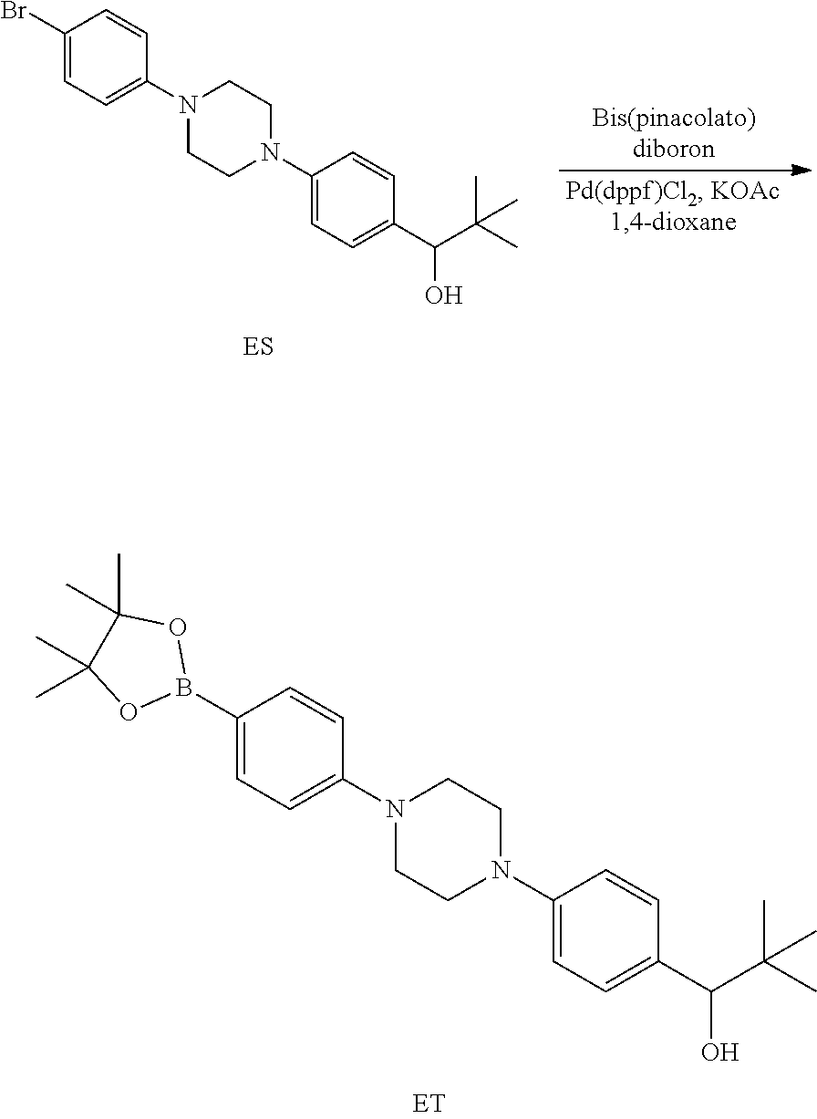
C1(B2OC(C)(C)C(C)(C)O2)=CC=C(N2CCN(C3=CC=C(C(C(C)(C)C)O)C=C3)CC2)C=C1.C1(Br)=CC=C(N2CCN(C3=CC=C(C(O)C(C)(C)C)C=C3)CC2)C=C1
